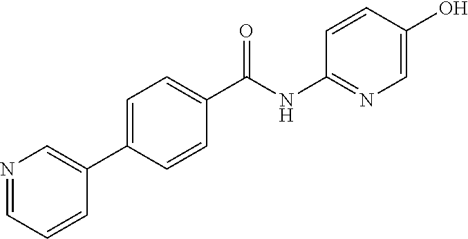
C1(C(NC2=NC=C(O)C=C2)=O)=CC=C(C2=CN=CC=C2)C=C1
